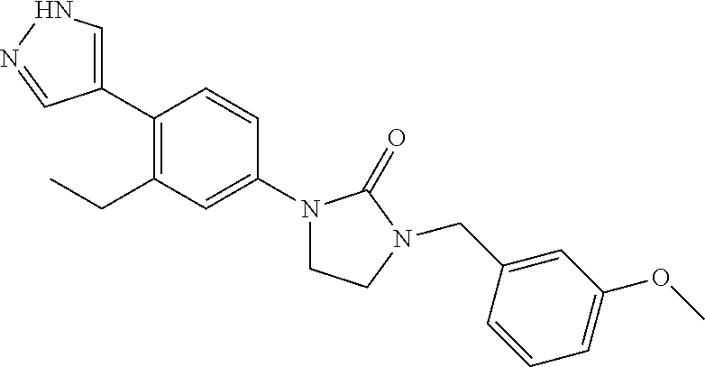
C1(C2=CNN=C2)=C(CC)C=C(N2CCN(CC3=CC(OC)=CC=C3)C2=O)C=C1
